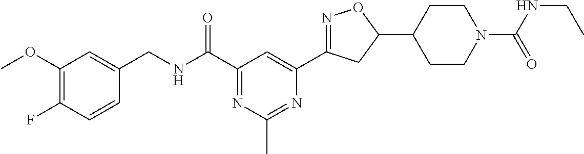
C1(CNC(C2=NC(C)=NC(C3=NOC(C4CCN(C(NCC)=O)CC4)C3)=C2)=O)=CC(OC)=C(F)C=C1
